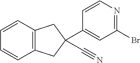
C1=CC2=C(C=C1)CC(C1=CC(Br)=NC=C1)(C#N)C2
